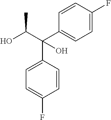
CC(C(C1=CC=C(F)C=C1)(O)C1=CC=C(F)C=C1)O
